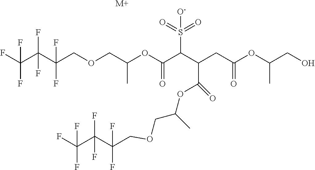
FC(C(C(COCC(OC(C(C(CC(OC(CO)C)=O)C(OC(COCC(C(C(F)(F)F)(F)F)(F)F)C)=O)S(=O)(=O)[O-])=O)C)(F)F)(F)F)(F)F.[M+]
